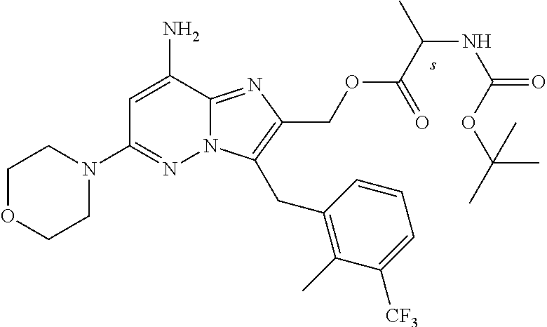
C1=C(N)C2=NC(COC(=O)C(NC(OC(C)(C)C)=O)C)=C(CC3=C(C)C([CF3])=CC=C3)N2N=C1N1CCOCC1
